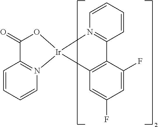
C1=CC=CC2=N1[Ir]1(C3=C2C(F)=CC(F)=C3)N2=C(C=CC=C2)C(=O)O1
